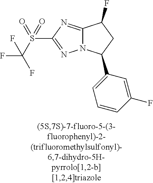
C12=NC(S(C(F)(F)F)(=O)=O)=NN1C(C1=CC=CC(F)=C1)CC2F
